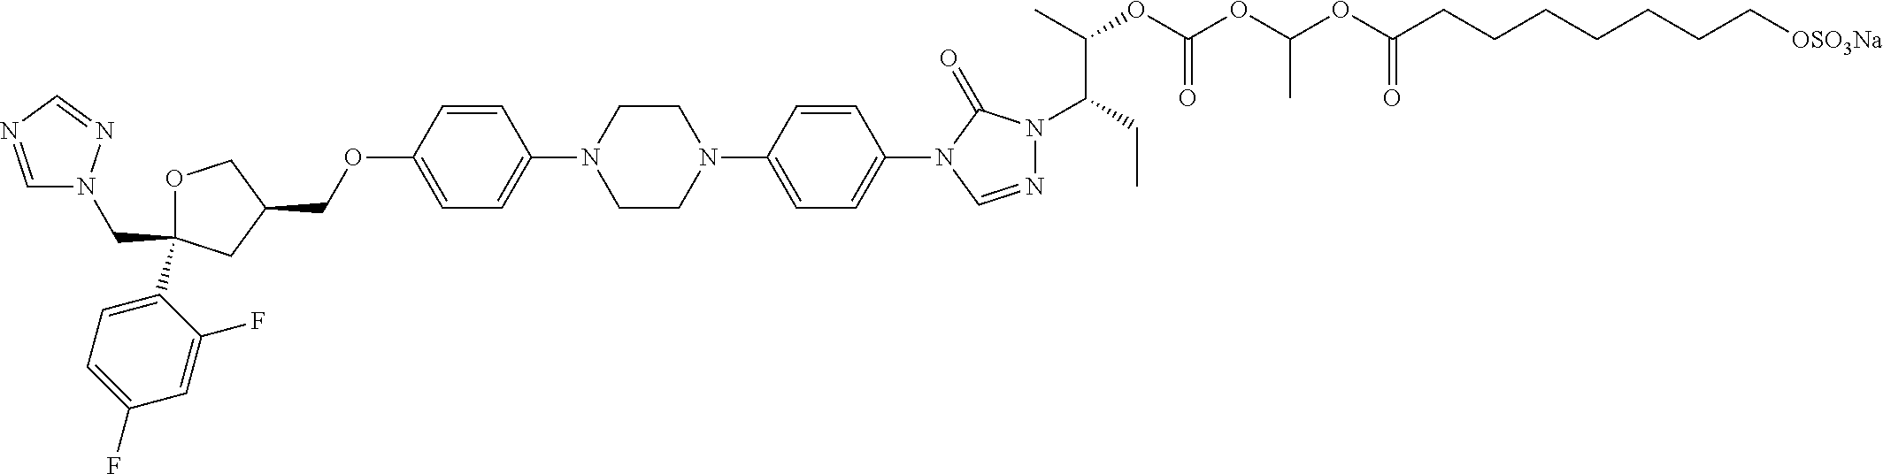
C(C1(C2=CC=C(F)C=C2F)OCC(COC2=CC=C(N3CCN(C4=CC=C(N5C=NN(C(CC)C(OC(OC(OC(CCCCCCC[OSO3Na])=O)C)=O)C)C5=O)C=C4)CC3)C=C2)C1)N1C=NC=N1
